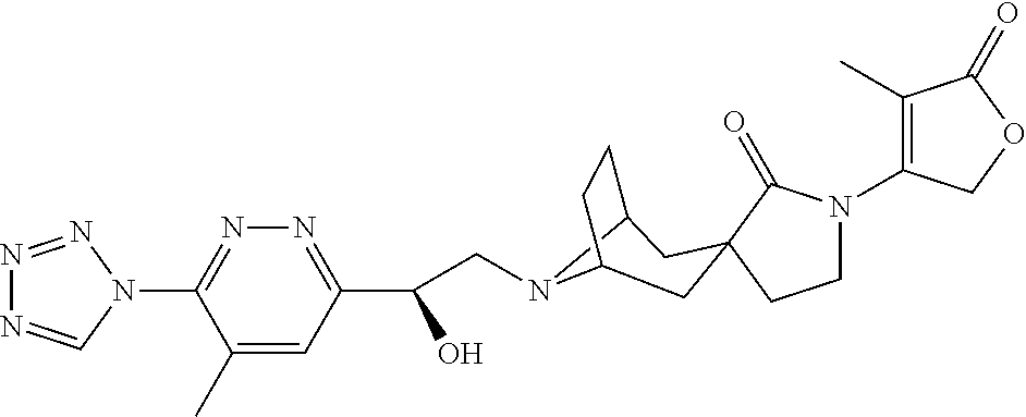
N1=NN(C2=NN=C(C(O)CN3C4CC5(CCN(C6=C(C)C(=O)OC6)C5=O)CC3CC4)C=C2C)C=N1
